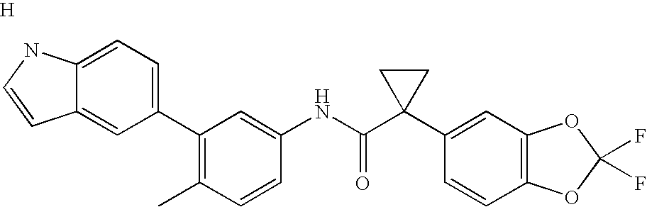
C1(C2=CC=C3C(=C2)C=CN3)=C(C)C=CC(NC(C2(C3=CC4=C(C=C3)OC(F)(F)O4)CC2)=O)=C1.[H]
